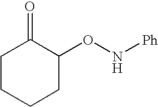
C1CCCC(ON[Ph])C1=O
